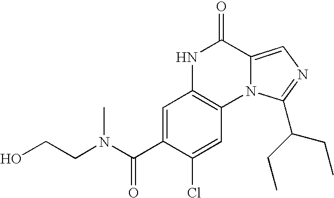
C1=C(C(N(C)CCO)=O)C(Cl)=CC2=C1NC(=O)C1=CN=C(C(CC)CC)N21
